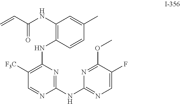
C1([F3C])=C(NC2=C(NC(C=C)=O)C=C(C)C=C2)N=C(NC2=NC=C(F)C(OC)=N2)N=C1
